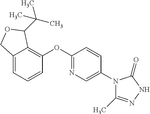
C12=CC=CC(OC3=NC=C(N4C(C)=NNC4=O)C=C3)=C1C(C(C)(C)C)OC2
